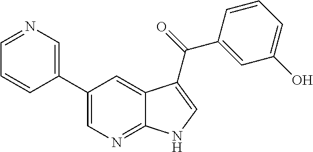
C1(C2=CN=C3C(=C2)C(C(=O)C2=CC(O)=CC=C2)=CN3)=CN=CC=C1
